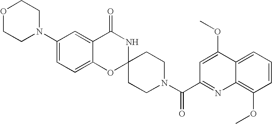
C1(N2CCOCC2)=CC=C2C(=C1)C(=O)NC1(O2)CCN(C(=O)C2=NC3=C(OC)C=CC=C3C(OC)=C2)CC1
